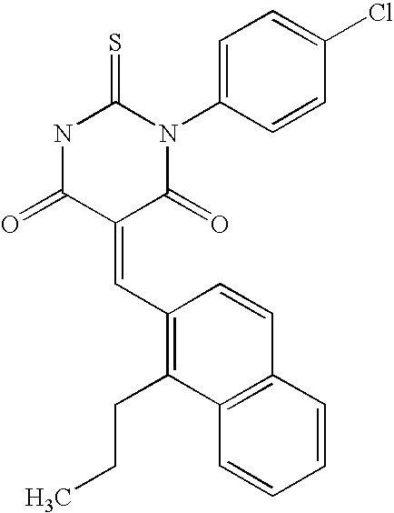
N1C(=O)C(=CC2=C(CCC)C3=C(C=C2)C=CC=C3)C(=O)N(C2=CC=C(Cl)C=C2)C1=S
